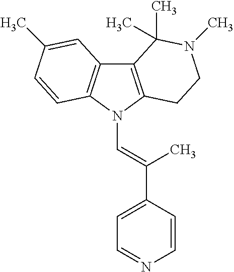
C12=C(N(C=C(C3=CC=NC=C3)C)C3=C1C=C(C)C=C3)CCN(C)C2(C)C
